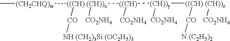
[(CH2CHQ)w](C)[((CH) (CH))x]([CO][NH (CH2)3Si (OC2H5)3])([CO2NH4])[((CH)]([(CH))y]([((CH) (CH))z]([CO][N (C2H5)2])[CO2NH4])[CO2NH4])[CO2NH4]
